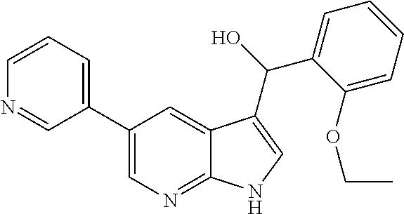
C1(C2=CC=CN=C2)=CN=C2C(=C1)C(C(O)C1=CC=CC=C1OCC)=CN2
